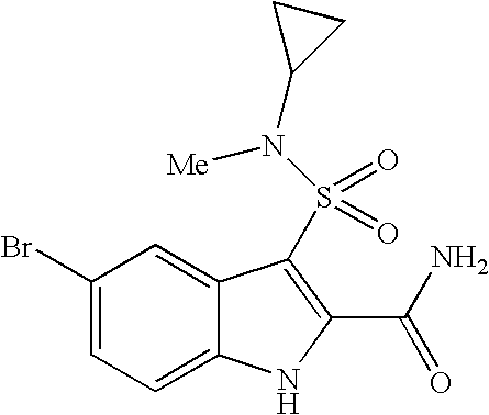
C1(Br)=CC=C2C(=C1)C(S(=O)(=O)N(C1CC1)[Me])=C(C(N)=O)N2
